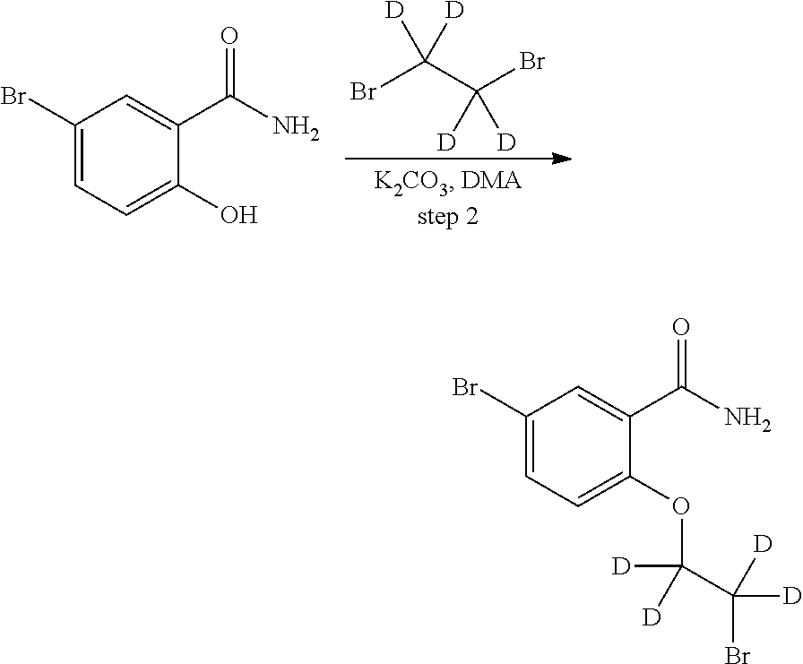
C1(Br)=CC=C(O)C(C(N)=O)=C1.BrC(C(Br)([D])[D])([D])[D].C1(Br)=CC=C(OC([D])(C(Br)([D])[D])[D])C(C(N)=O)=C1
